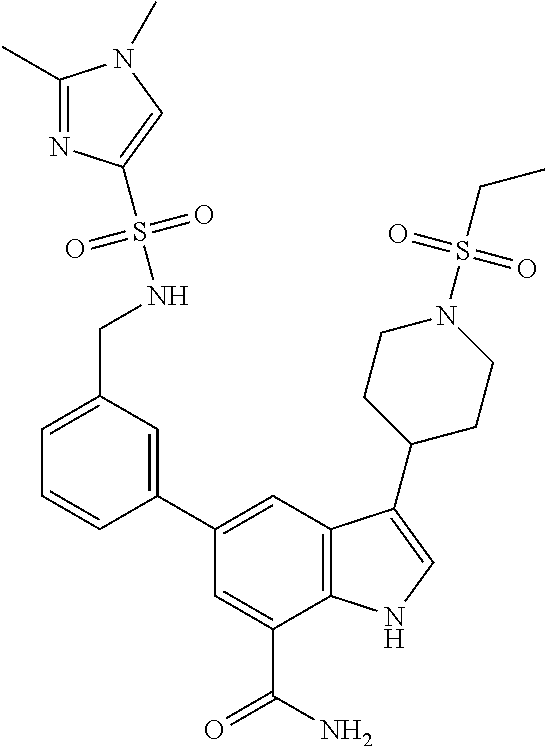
C1(C2=CC3=C(C(C(N)=O)=C2)NC=C3C2CCN(S(CC)(=O)=O)CC2)=CC(CNS(=O)(=O)C2=CN(C)C(C)=N2)=CC=C1
